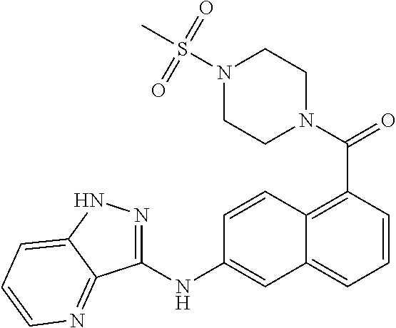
N1(C(=O)C2=C3C(=CC=C2)C=C(NC2=NNC4=CC=CN=C24)C=C3)CCN(S(C)(=O)=O)CC1
